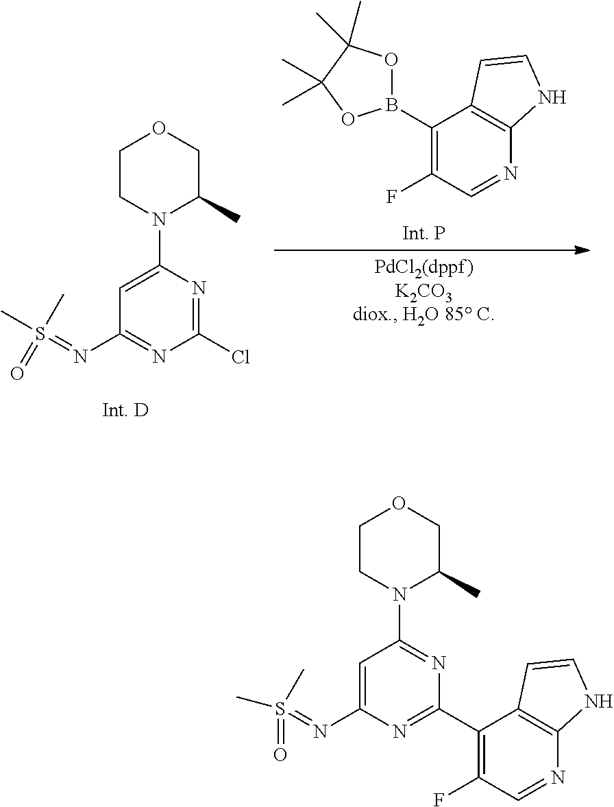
C1(Cl)=NC(N2CCOCC2C)=CC(N=S(C)(=O)C)=N1.C1(B2OC(C)(C)C(C)(C)O2)=C(F)C=NC2=C1C=CN2.C1(F)=C(C2=NC(N=S(C)(=O)C)=CC(N3CCOCC3C)=N2)C2=C(N=C1)NC=C2
